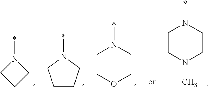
C1CN(C)CCN1*.C1COCCN1*.C1CCN(*)C1.N1(*)CCC1
